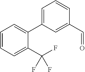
C1=CC=C(C(F)(F)F)C(C2=CC=CC(C=O)=C2)=C1
